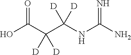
OC(C(C(NC(N)=N)([D])[D])([D])[D])=O
